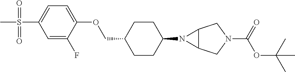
C1CC(N2C3C2CN(C(OC(C)(C)C)=O)C3)CCC1COC1=CC=C(S(=O)(=O)C)C=C1F
